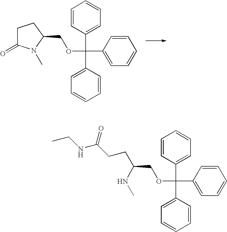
C1(C(C2=CC=CC=C2)(OCC2CCC(=O)N2C)C2=CC=CC=C2)=CC=CC=C1.C1(C(C2=CC=CC=C2)(OCC(CCC(NCC)=O)NC)C2=CC=CC=C2)=CC=CC=C1
